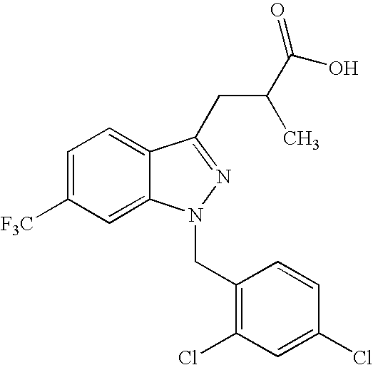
C1=C([F3C])C=C2C(=C1)C(CC(C(O)=O)C)=NN2CC1=C(Cl)C=C(Cl)C=C1
